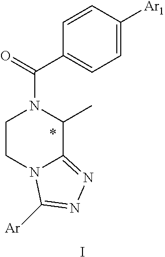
C1CN2C(=NN=C2[Ar])C(C)N1C(=O)C1=CC=C([Ar1])C=C1.I
